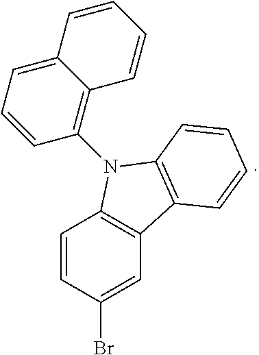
C1=CC(Br)=CC2=C1N(C1=C3C(=CC=C1)C=CC=C3)C1=C2C=CC=C1
